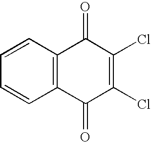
C12=C(C(=O)C(Cl)=C(Cl)C1=O)C=CC=C2
